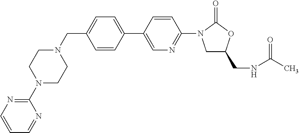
C(C1=CC=C(C2=CN=C(N3CC(CNC(C)=O)OC3=O)C=C2)C=C1)N1CCN(C2=NC=CC=N2)CC1
